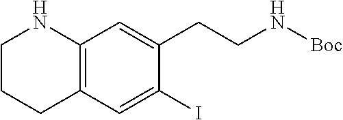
C12=C(C=C(I)C(CCN[Boc])=C1)CCCN2
